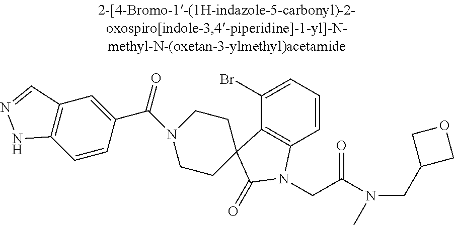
C1(Br)=CC=CC2=C1C1(C(=O)N2CC(N(CC2COC2)C)=O)CCN(C(C2=CC3=C(C=C2)NN=C3)=O)CC1
